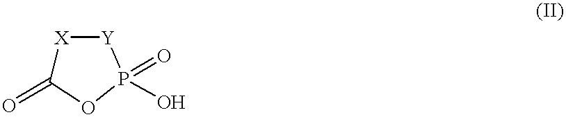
[X]1C(=O)OP(O)(=O)[Y]1
